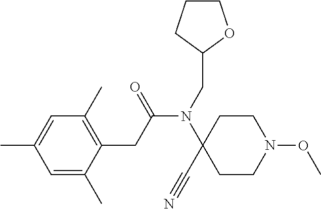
C1=C(C)C(CC(N(C2(C#N)CCN(OC)CC2)CC2OCCC2)=O)=C(C)C=C1C
